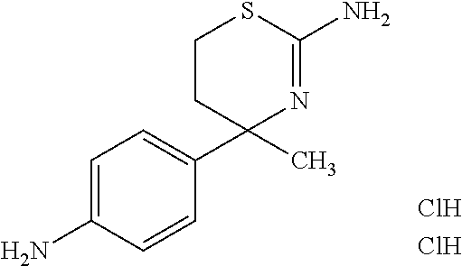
C1=C(N)C=CC(C2(C)N=C(N)SCC2)=C1.Cl.Cl
